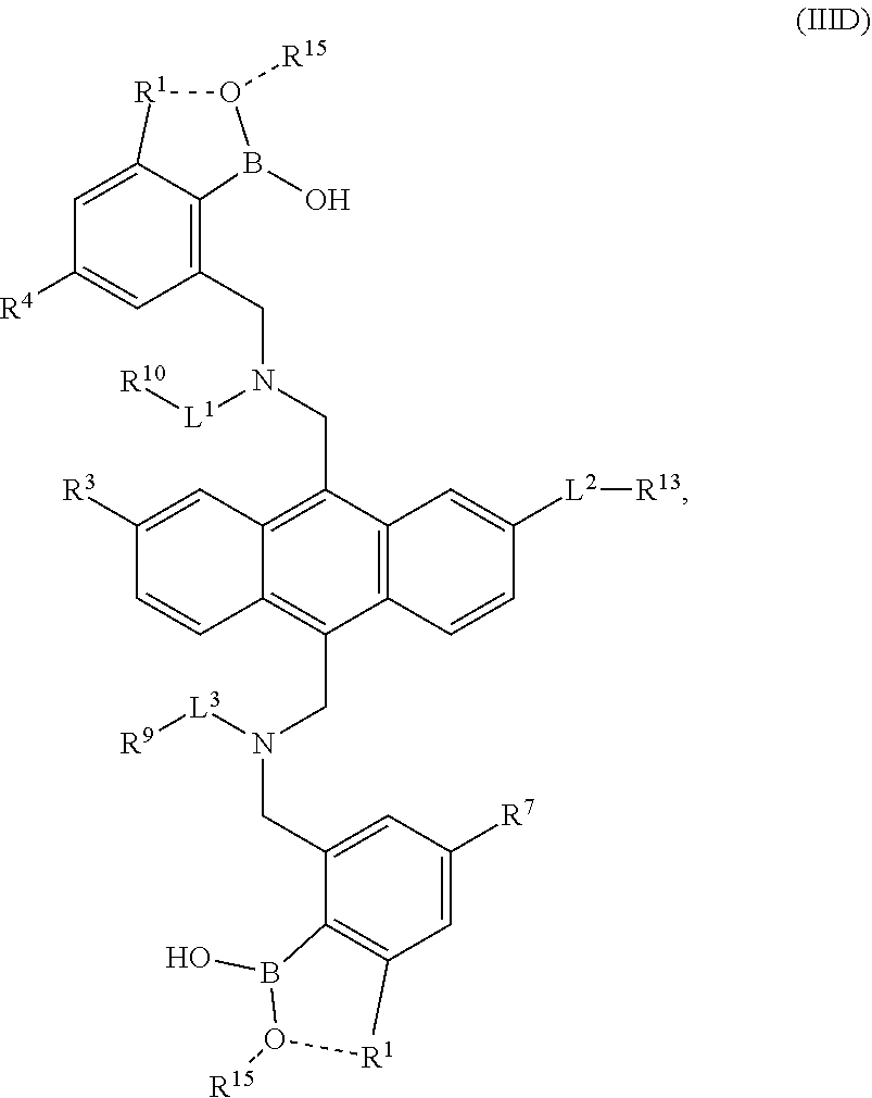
C1=C2C(=C(CN(CC3=C4C(=C(CN(CC5=CC([R7])=CC6=C5B(O)O([R15])[R1]6)[L3][R9])C5=C3C=C([L2][R13])C=C5)C=CC([R3])=C4)[L1][R10])C=C1[R4])B(O)O([R15])[R1]2
